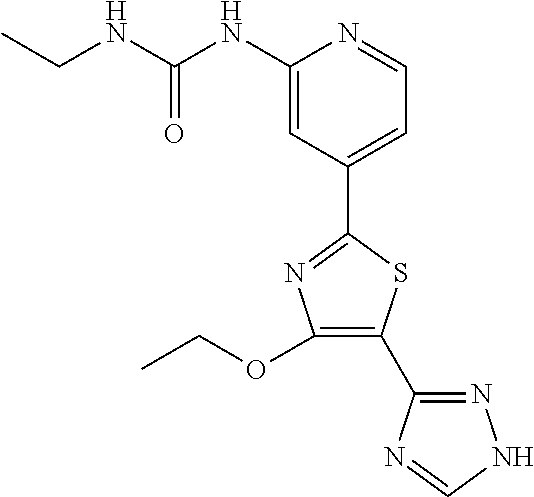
CCNC(NC1=CC(C2=NC(OCC)=C(C3=NNC=N3)S2)=CC=N1)=O
